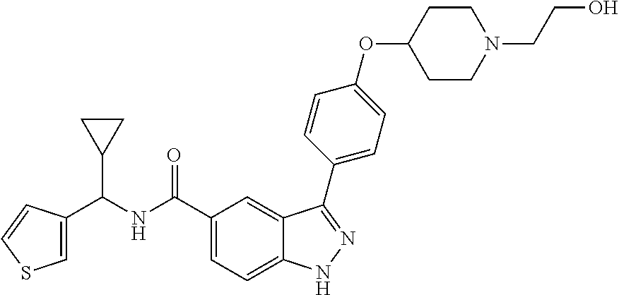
C1=C(C(NC(C2=CC=C3C(=C2)C(C2=CC=C(OC4CCN(CCO)CC4)C=C2)=NN3)=O)C2CC2)C=CS1
